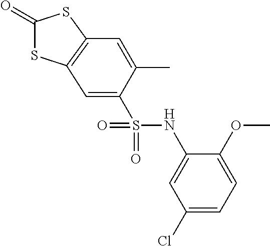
C1(=O)SC2=C(S1)C=C(C)C(S(NC1=CC(Cl)=CC=C1OC)(=O)=O)=C2
